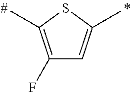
C1(F)=C(C)SC(C)=C1
